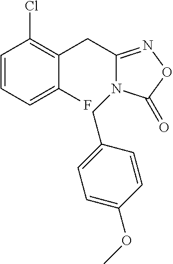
C1=CC=C(F)C(CC2=NOC(=O)N2CC2=CC=C(OC)C=C2)=C1Cl
